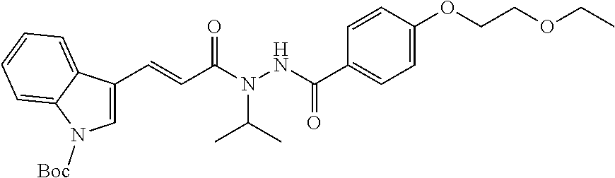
C1=C(C=CC(N(NC(C2=CC=C(OCCOCC)C=C2)=O)C(C)C)=O)C2=CC=CC=C2N1[Boc]
